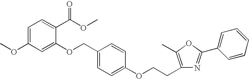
C1=C(OC)C=C(OCC2=CC=C(OCCC3=C(C)OC(C4=CC=CC=C4)=N3)C=C2)C(C(OC)=O)=C1
